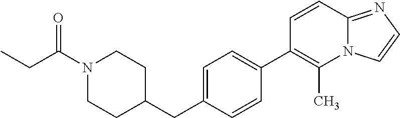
C1N(C(CC)=O)CCC(CC2=CC=C(C3=C(C)N4C(=NC=C4)C=C3)C=C2)C1
